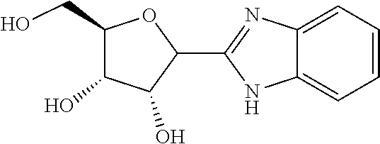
C1(C2C(O)C(O)C(CO)O2)=NC2=CC=CC=C2N1
